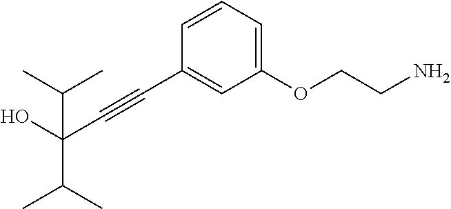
C1=CC=C(OCCN)C=C1C#CC(C(C)C)(O)C(C)C
